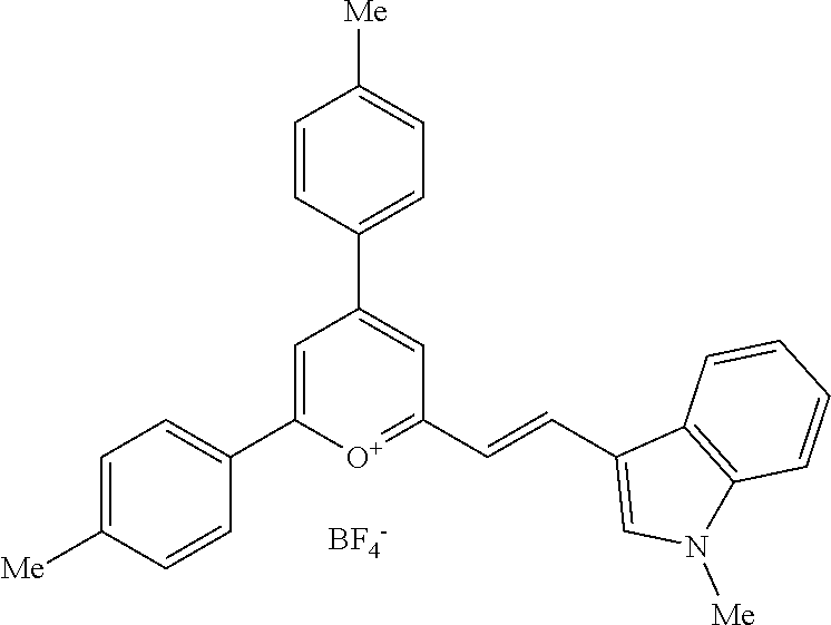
[BF4-].C1=C(C2=CC=C([Me])C=C2)[O+]=C(C=CC2=CN([Me])C3=C2C=CC=C3)C=C1C1=CC=C([Me])C=C1
